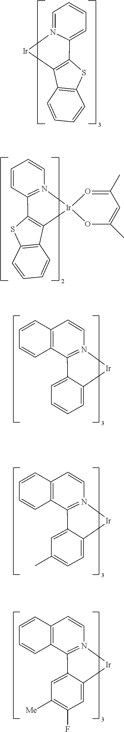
C12=C(SC3=C1[Ir]N1=CC=CC=C31)C=CC=C2.C12=C(SC3=C1[Ir]1(N4=C3C=CC=C4)OC(C)=CC(C)=O1)C=CC=C2.C12=CC=CC=C1C1=N([Ir]2)C=CC2=C1C=CC=C2.C12=CC=C(C)C=C1C1=N([Ir]2)C=CC2=C1C=CC=C2.C12=CC(F)=C([Me])C=C1C1=N([Ir]2)C=CC2=C1C=CC=C2
